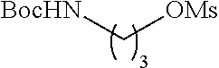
[BocHN]C[OMs]
